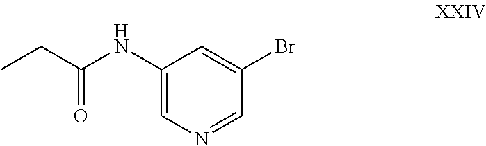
CCC(NC1=CN=CC(Br)=C1)=O
